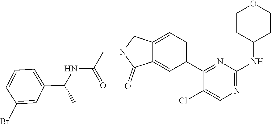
C1=C(C(NC(CN2C(=O)C3=CC(C4=NC(NC5CCOCC5)=NC=C4Cl)=CC=C3C2)=O)C)C=C(Br)C=C1
